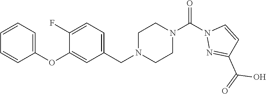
C1=CC=C(OC2=CC(CN3CCN(C(=O)N4N=C(C(O)=O)C=C4)CC3)=CC=C2F)C=C1
